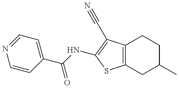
C1=CC(C(=O)NC2=C(C#N)C3=C(S2)CC(C)CC3)=CC=N1
